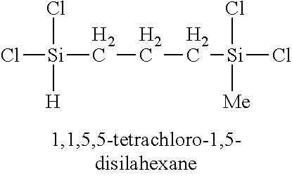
Cl[Si](CCC[Si](Cl)(Cl)[Me])(Cl)[H]
